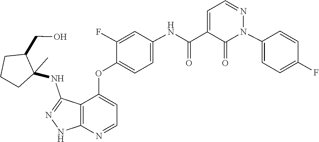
N1(C2=CC=C(F)C=C2)N=CC=C(C(NC2=CC=C(OC3=CC=NC4=C3C(NC3(C)C(CO)CCC3)=NN4)C(F)=C2)=O)C1=O
